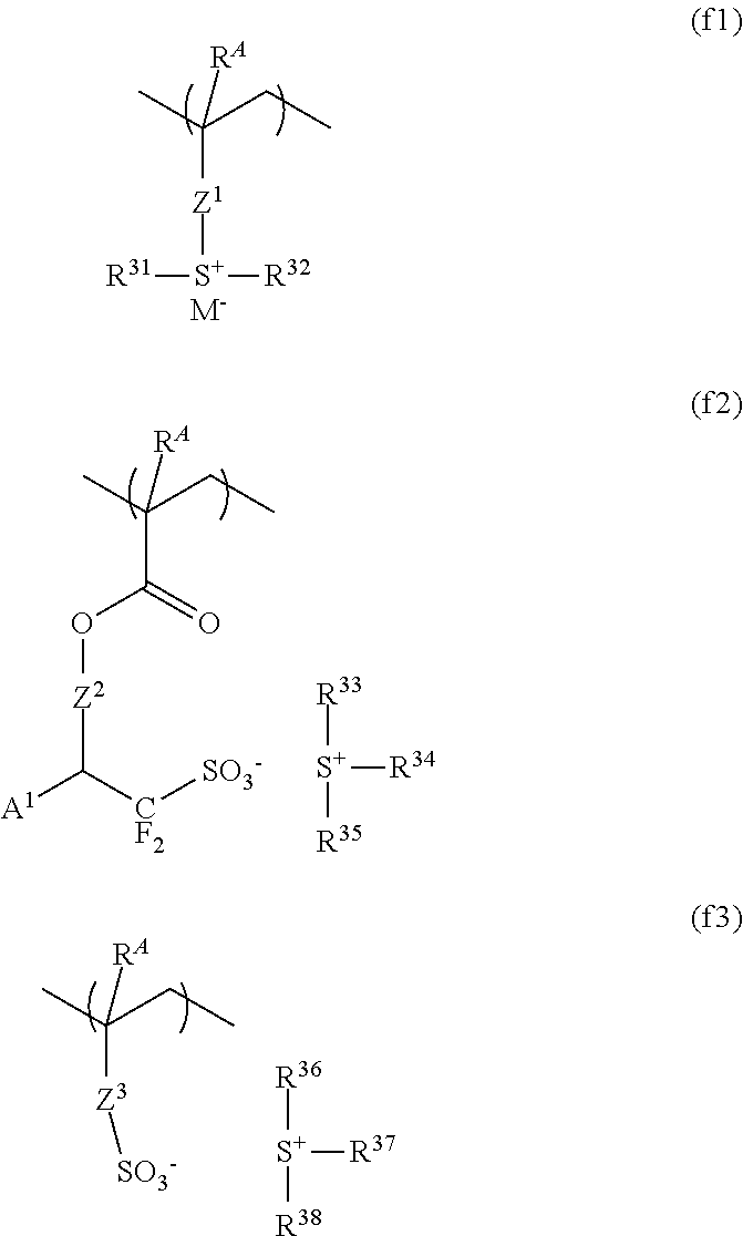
CC(CC)([RA])[Z1][S+]([R31])[R32].[M-].CC(CC)([RA])C(=O)O[Z2]C([A1])[CF2][SO3-].[R33][S+]([R35])[R34].CC(CC)([RA])[Z3][SO3-].[R36][S+]([R38])[R37]
